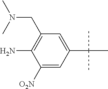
C1([O2N])=CC(C(C)(C)C)=CC(CN(C)C)=C1N
